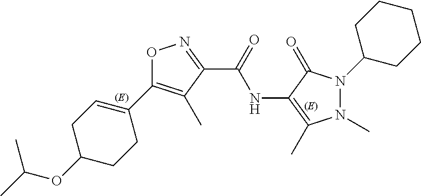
O1C(C2=CCC(OC(C)C)CC2)=C(C)C(C(=O)NC2=C(C)N(C)N(C3CCCCC3)C2=O)=N1
